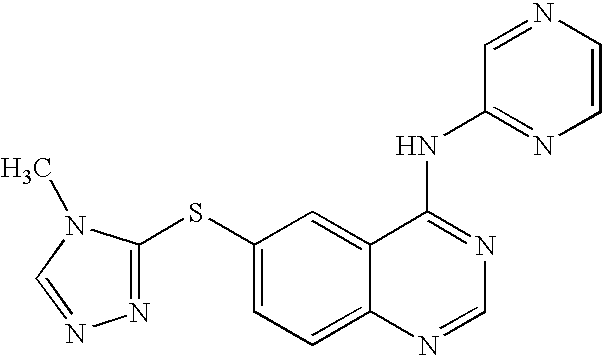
N1=C(SC2=CC=C3C(=C2)C(NC2=NC=CN=C2)=NC=N3)N(C)C=N1
